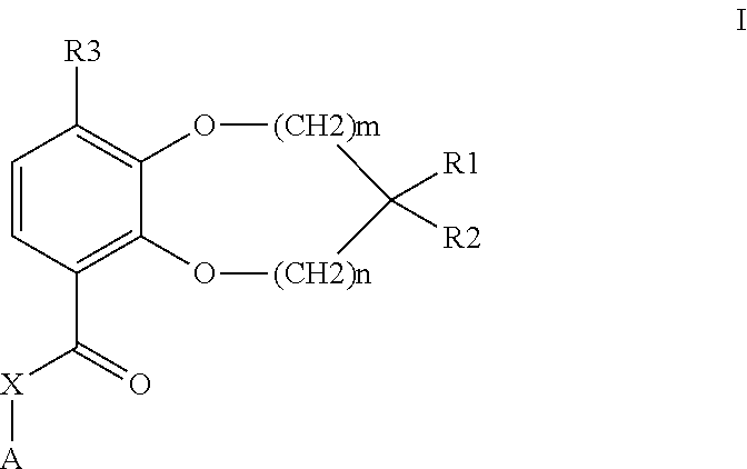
C1=CC(C(=O)[X][A])=C2C(=C1[R3])O[(CH2)m]C([R2])([R1])[(CH2)n]O2
